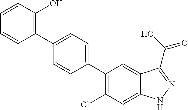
C1(C2=CC=C(C3=C(O)C=CC=C3)C=C2)=C(Cl)C=C2C(=C1)C(C(O)=O)=NN2
